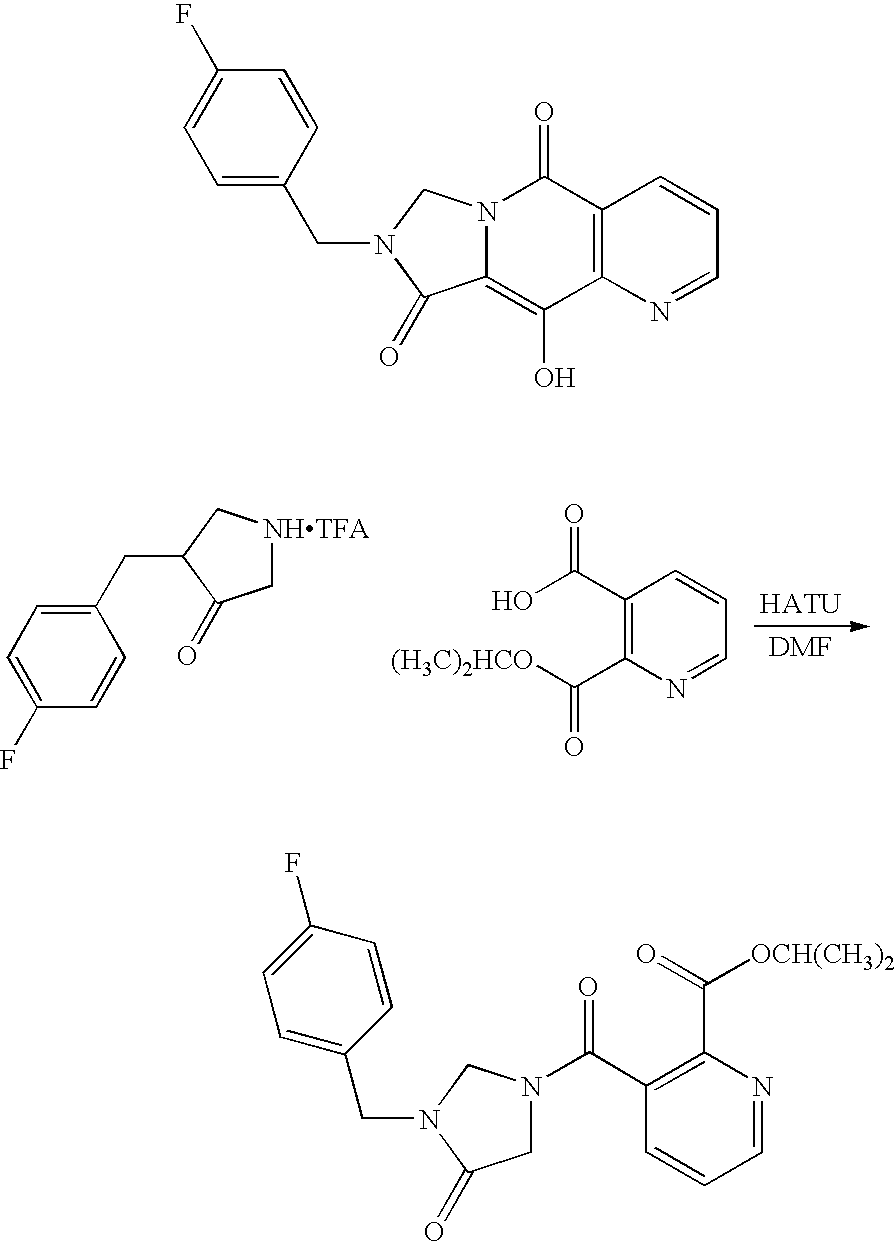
C1=C(F)C=CC(CC2C[NHTFA]CC2=O)=C1.C1(C(O)=O)=C(C([(H3C)2HCO])=O)N=CC=C1.C12=C(N=CC=C1)C(O)=C1N(C2=O)CN(CC2=CC=C(F)C=C2)C1=O.C1(C(N2CC(=O)N(CC3=CC=C(F)C=C3)C2)=O)=C(C([OCH(CH3)2])=O)N=CC=C1
